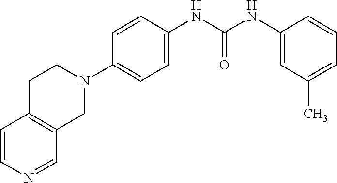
C1C2=C(CN(C3=CC=C(NC(NC4=CC(C)=CC=C4)=O)C=C3)C1)C=NC=C2
